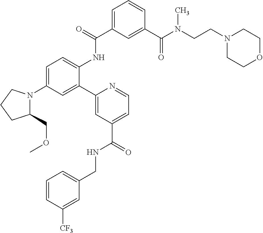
C1(N2C(COC)CCC2)=CC=C(NC(C2=CC=CC(C(N(CCN3CCOCC3)C)=O)=C2)=O)C(C2=CC(C(NCC3=CC=CC([CF3])=C3)=O)=CC=N2)=C1
